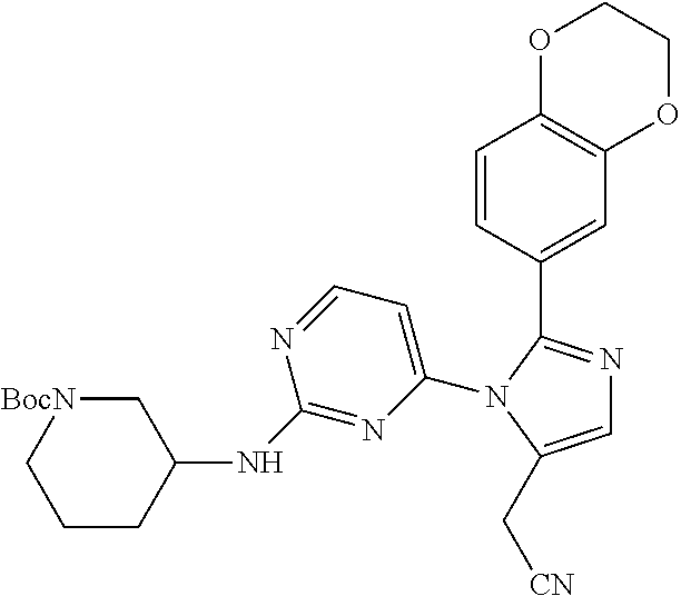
C1=C(N2C(C3=CC4=C(C=C3)OCCO4)=NC=C2C[CN])N=C(NC2C[BocN]CCC2)N=C1
